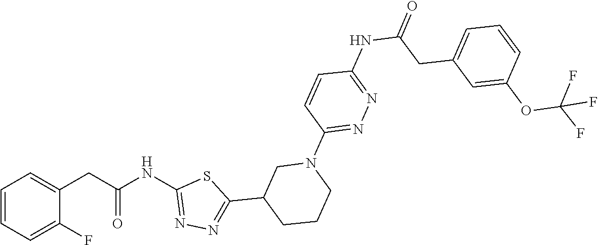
C(=O)(CC1=CC=CC=C1F)NC1=NN=C(C2CCCN(C3=NN=C(NC(=O)CC4=CC=CC(OC(F)(F)F)=C4)C=C3)C2)S1
